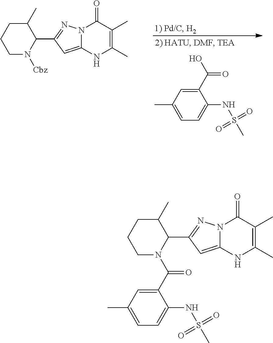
N1(C(C2=CC(C)=CC=C2NS(C)(=O)=O)=O)C(C2=NN3C(=C2)NC(C)=C(C)C3=O)C(C)CCC1.OC(C1=CC(C)=CC=C1NS(C)(=O)=O)=O.N12C(=CC(C3C(C)CCCN3[Cbz])=N1)NC(C)=C(C)C2=O
